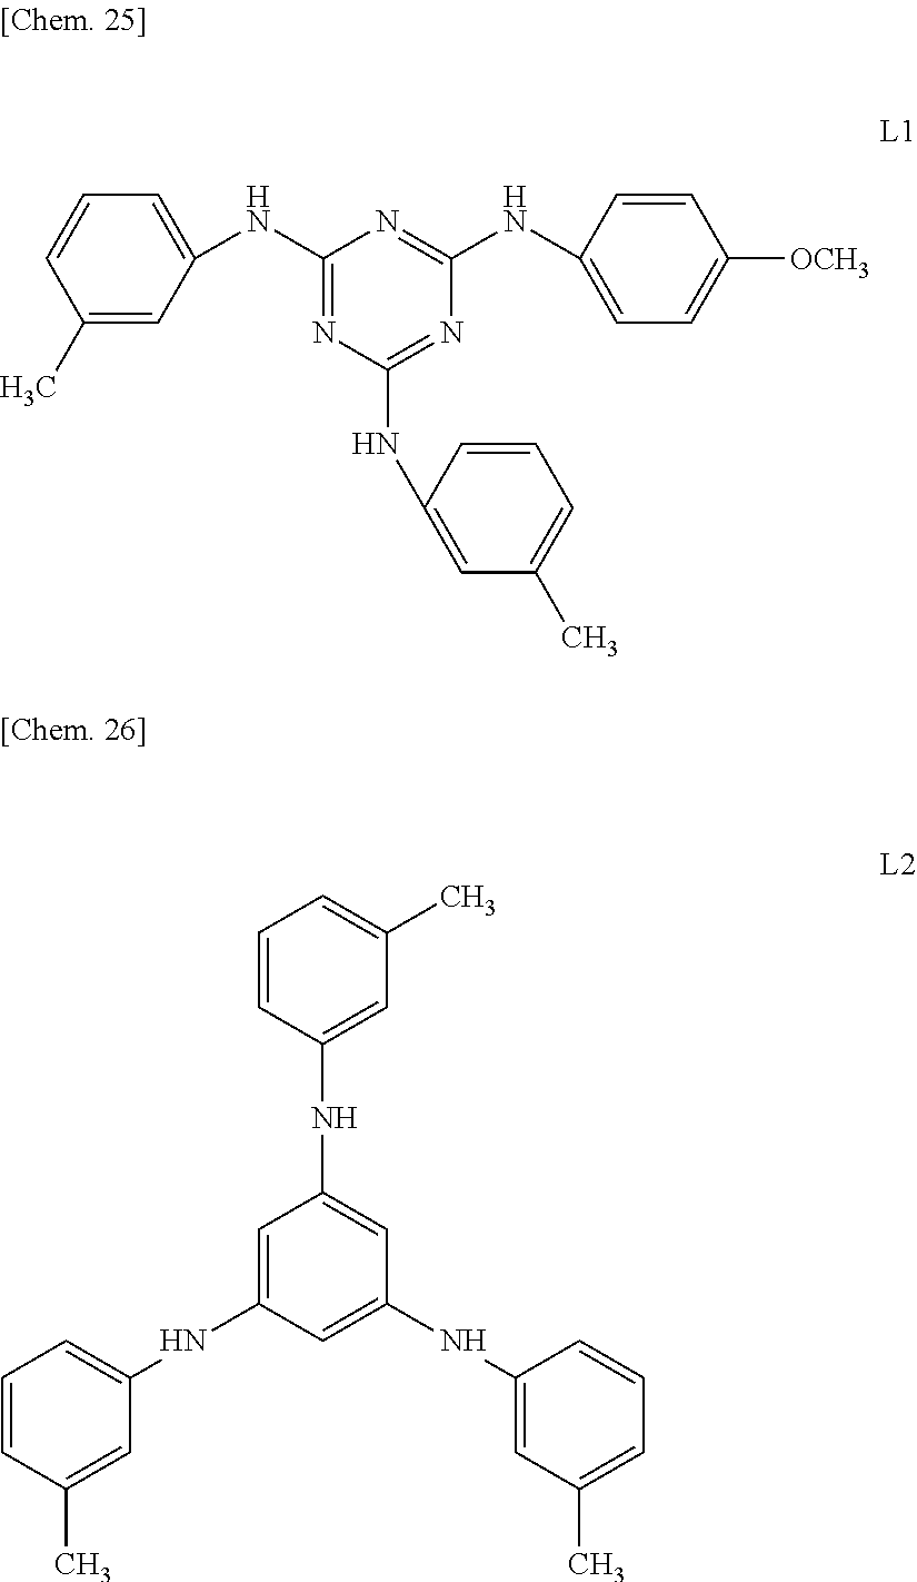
C1(C)=CC(NC2=NC(NC3=CC(C)=CC=C3)=NC(NC3=CC=C([OCH3])C=C3)=N2)=CC=C1.C1=CC(NC2=CC(NC3=CC(C)=CC=C3)=CC(NC3=CC=CC(C)=C3)=C2)=CC(C)=C1
